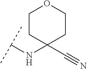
C(NC1(C#N)CCOCC1)(C)C
